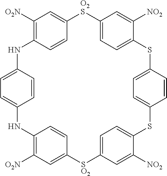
C1([O2N])=C2C=CC(=C1)[O2S]C1=CC=C(C([NO2])=C1)SC1=CC=C(C=C1)SC1=CC=C(C=C1[NO2])[SO2]C1=CC([O2N])=C(NC3=CC=C(N2)C=C3)C=C1
